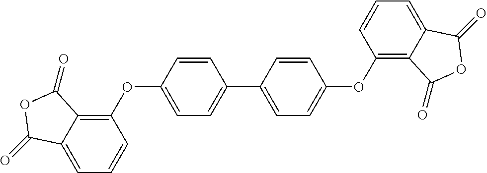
C1=CC(OC2=C3C(=CC=C2)C(=O)OC3=O)=CC=C1C1=CC=C(OC2=C3C(=CC=C2)C(=O)OC3=O)C=C1
